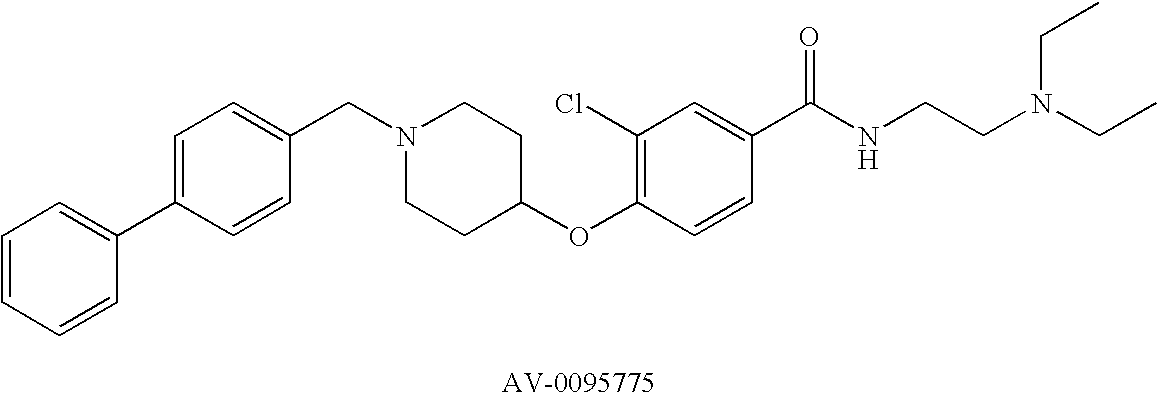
C1(CN2CCC(OC3=C(Cl)C=C(C(NCCN(CC)CC)=O)C=C3)CC2)=CC=C(C2=CC=CC=C2)C=C1
